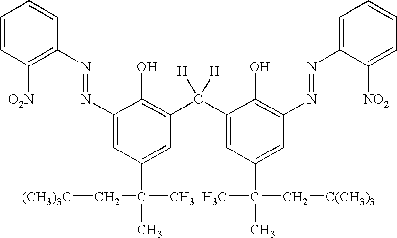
N(C1=CC(C(C[(CH3)3C])(C)C)=CC(C([H])([H])C2=CC(C(C)(C)C[C(CH3)3])=CC(N=NC3=CC=CC=C3[NO2])=C2O)=C1O)=NC1=C([O2N])C=CC=C1
